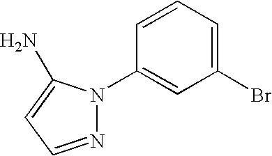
N1=CC=C(N)N1C1=CC(Br)=CC=C1
